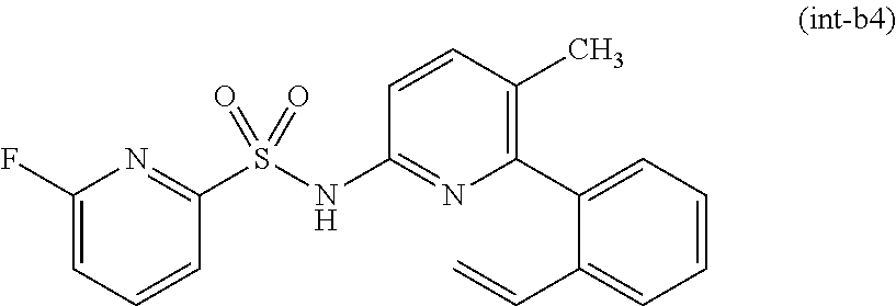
C1(F)=CC=CC(S(NC2=NC(C3=CC=CC=C3C=C)=C(C)C=C2)(=O)=O)=N1
